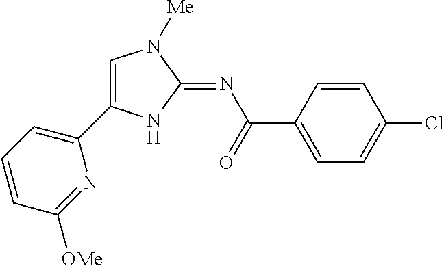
C1=C(C2=CC=CC([OMe])=N2)NC(=NC(=O)C2=CC=C(Cl)C=C2)N1[Me]
